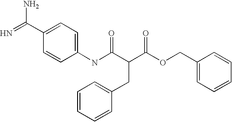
N=C(C1=CC=C(NC(=O)C(CC2=CC=CC=C2)C(=O)OCC2=CC=CC=C2)C=C1)N
